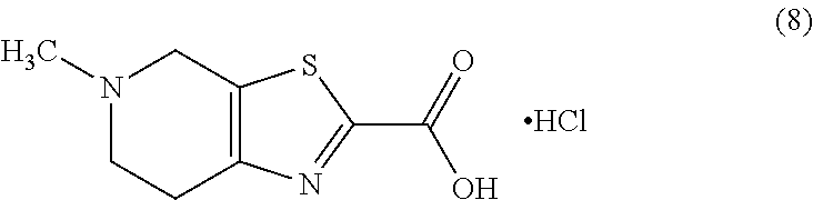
N1(C)CCC2=C(C1)SC(C(=O)O)=N2.Cl
